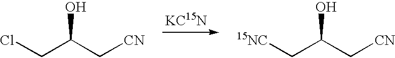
ClCC(C[CN])O.[KC15N].[15NC]CC(C[CN])O
